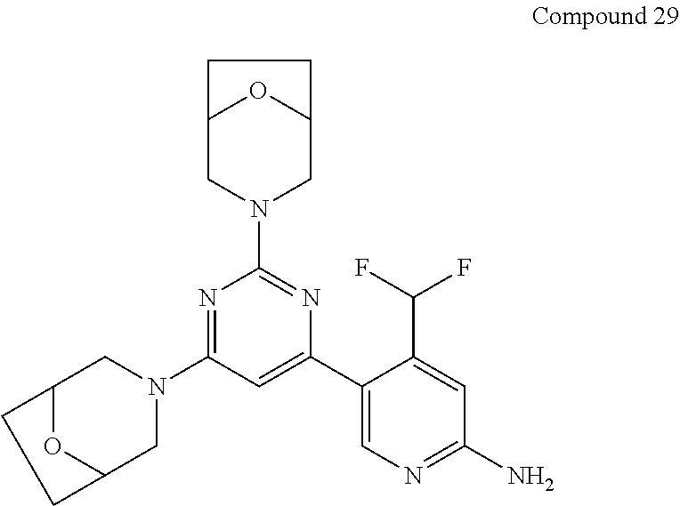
C12OC(CN(C3=NC(N4CC5OC(C4)CC5)=NC(C4=CN=C(N)C=C4C(F)F)=C3)C1)CC2
